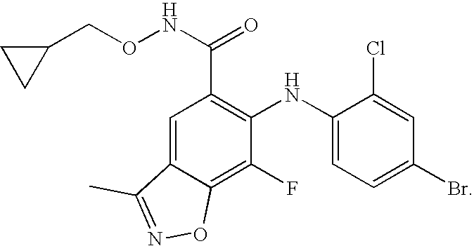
C1=C2C(=C(F)C(NC3=CC=C(Br)C=C3Cl)=C1C(NOCC1CC1)=O)ON=C2C
